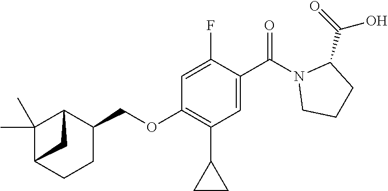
C12CCC(COC3=C(C4CC4)C=C(C(=O)N4CCCC4C(O)=O)C(F)=C3)C(C1(C)C)C2
